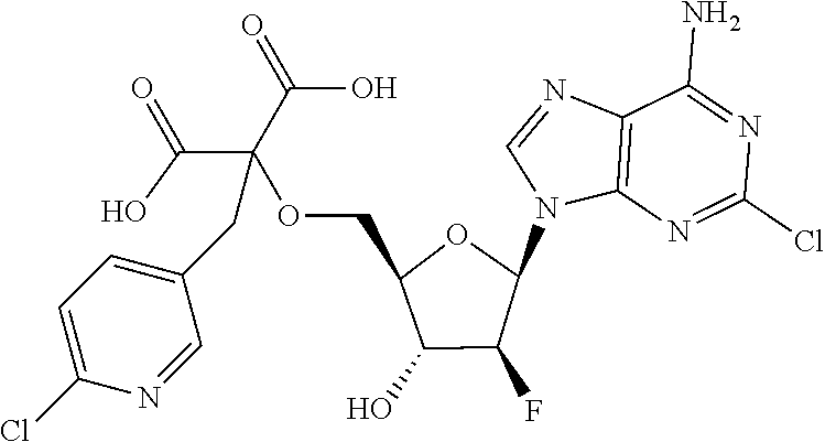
C12=C(N=C(Cl)N=C1N)N(C1OC(COC(C(=O)O)(C(=O)O)CC3=CC=C(Cl)N=C3)C(O)C1F)C=N2
